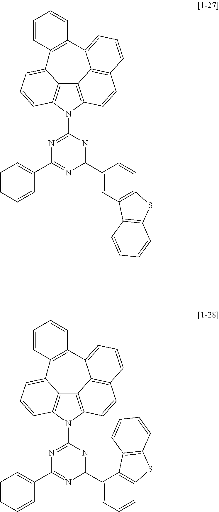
C12=C3N(C4=NC(C5=CC=CC=C5)=NC(C5=CC6=C(C=C5)SC5=C6C=CC=C5)=N4)C4=C1C(=CC=C4)C1=C(C4=CC=CC(=C24)C=C3)C=CC=C1.C12=C3N(C4=NC(C5=CC=CC=C5)=NC(C5=CC=CC6=C5C5=C(S6)C=CC=C5)=N4)C4=C1C(=CC=C4)C1=C(C4=CC=CC(=C24)C=C3)C=CC=C1
